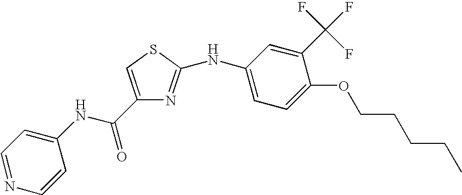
C1(C(NC2=CC=NC=C2)=O)=CSC(NC2=CC=C(OCCCCC)C(C(F)(F)F)=C2)=N1
